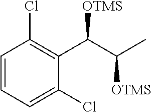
C1=CC(Cl)=C(C(C(C)[OTMS])[OTMS])C(Cl)=C1
